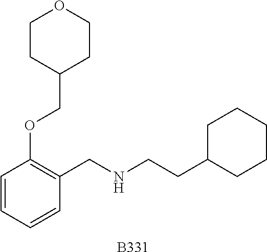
[B331].C1=CC=CC(CNCCC2CCCCC2)=C1OCC1CCOCC1
